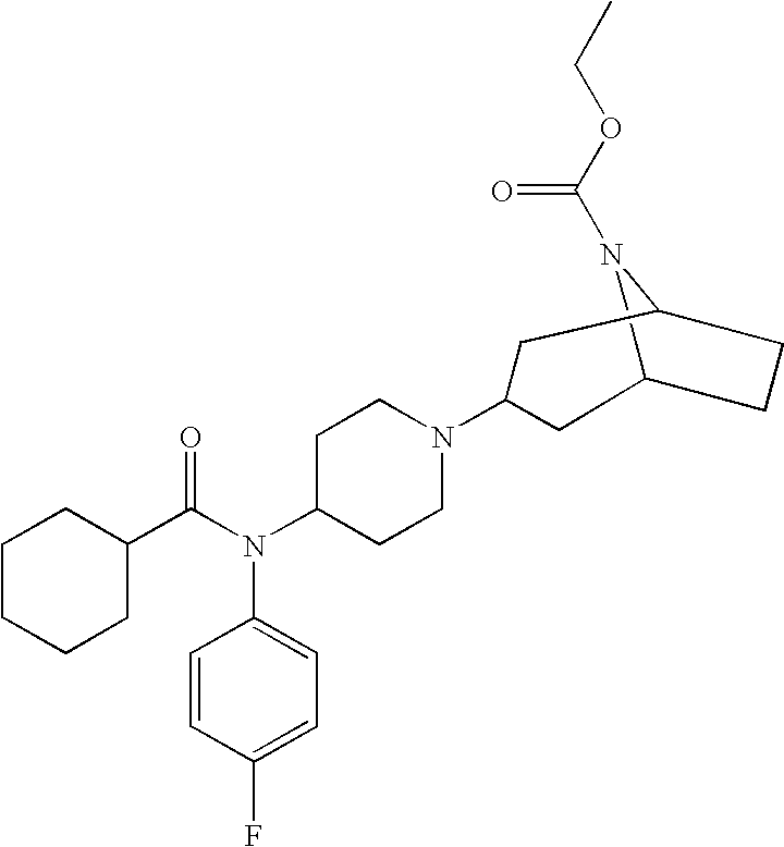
C12N(C(OCC)=O)C(CC1)CC(N1CCC(N(C(=O)C3CCCCC3)C3=CC=C(F)C=C3)CC1)C2
